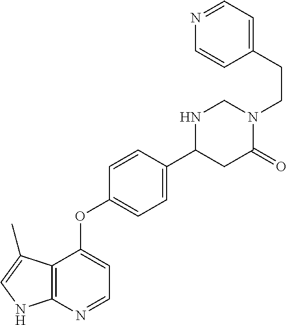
C12=C(N=CC=C1OC1=CC=C(C3CC(=O)N(CCC4=CC=NC=C4)CN3)C=C1)NC=C2C
